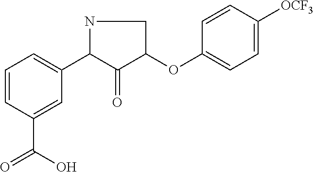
C1=CC(C(=O)O)=CC(C2C(=O)C(OC3=CC=C([OCF3])C=C3)CN2)=C1
